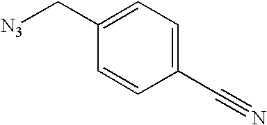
C1(C#N)=CC=C(C[N3])C=C1
